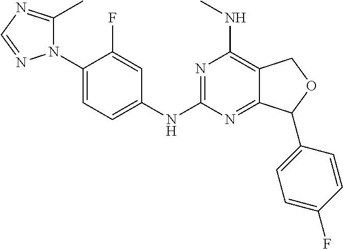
C1(N2C(C)=NC=N2)=CC=C(NC2=NC(NC)=C3C(=N2)C(C2=CC=C(F)C=C2)OC3)C=C1F
